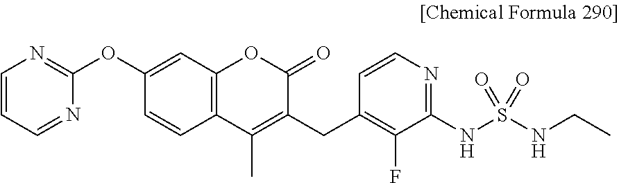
C12=C(C=C(OC3=NC=CC=N3)C=C1)OC(=O)C(CC1=C(F)C(NS(NCC)(=O)=O)=NC=C1)=C2C
